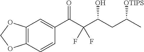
C12=C(C=CC(C(C(C(O)CC(C)[OTIPS])(F)F)=O)=C1)OCO2
